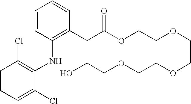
C1=CC=C(Cl)C(NC2=C(CC(OCCOCCOCCOCCO)=O)C=CC=C2)=C1Cl
